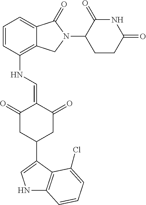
C1=CC(NC=C2C(=O)CC(C3=CNC4=C3C(Cl)=CC=C4)CC2=O)=C2C(=C1)C(=O)N(C1CCC(=O)NC1=O)C2
